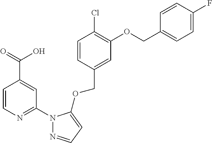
C1=CC(COC2=CC=NN2C2=NC=CC(C(O)=O)=C2)=CC(OCC2=CC=C(F)C=C2)=C1Cl
